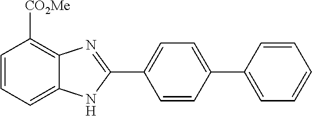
C1=CC=C2C(=C1[CO2Me])N=C(C1=CC=C(C3=CC=CC=C3)C=C1)N2
